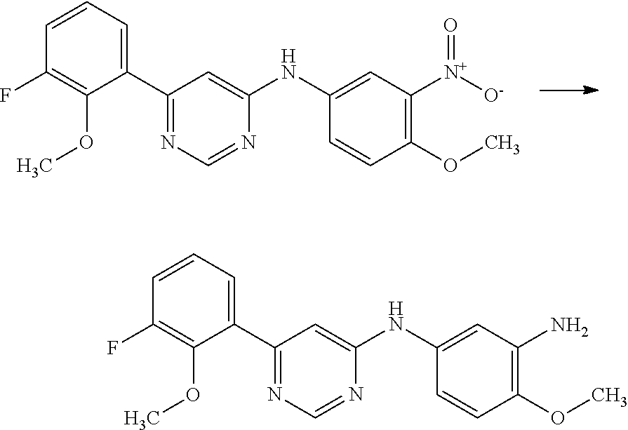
C1(C2=NC=NC(NC3=CC([N+]([O-])=O)=C(OC)C=C3)=C2)=CC=CC(F)=C1OC.C1(C2=NC=NC(NC3=CC(N)=C(OC)C=C3)=C2)=CC=CC(F)=C1OC
